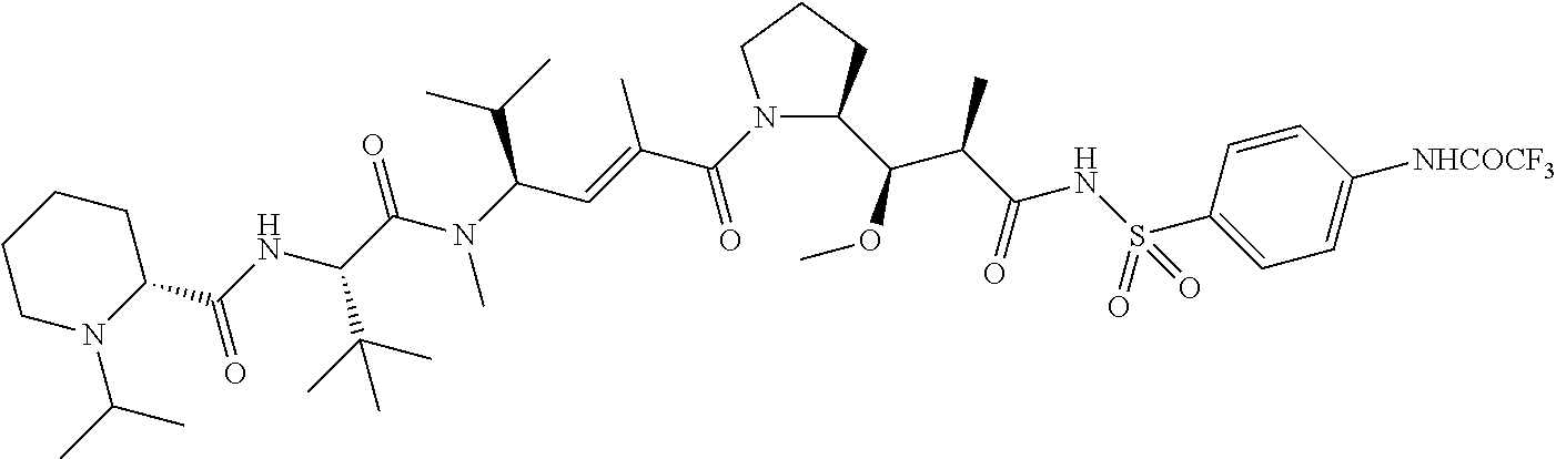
C(N(C(C=C(C(=O)N1C(C(OC)C(C(NS(=O)(C2=CC=C([NHCOCF3])C=C2)=O)=O)C)CCC1)C)C(C)C)C)(=O)C(C(C)(C)C)NC(=O)C1CCCCN1C(C)C
